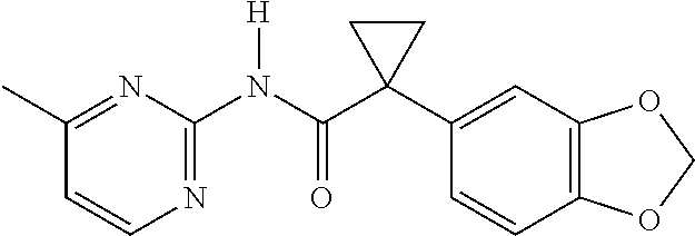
C1(C)=NC(N(C(C2(C3=CC4=C(C=C3)OCO4)CC2)=O)[H])=NC=C1
